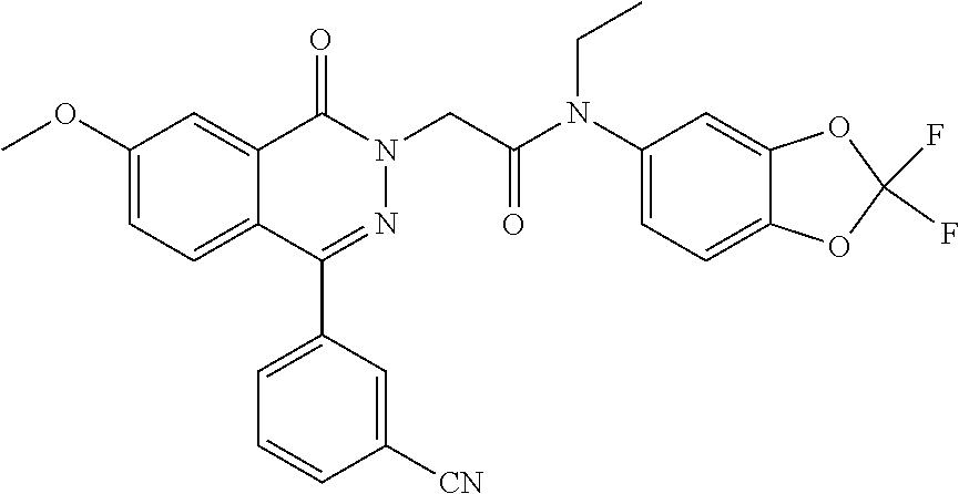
C1(OC)=CC=C2C(=C1)C(=O)N(CC(=O)N(C1=CC=C3C(=C1)OC(F)(F)O3)CC)N=C2C1=CC=CC([CN])=C1
